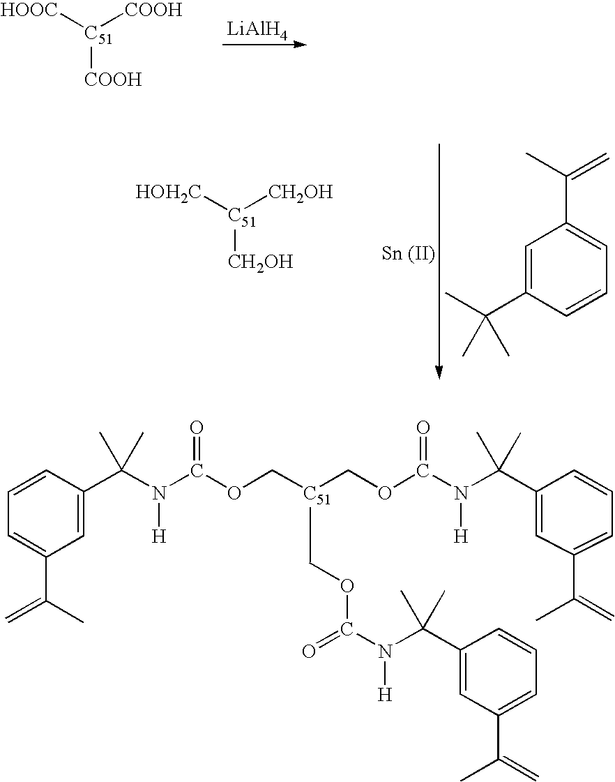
[LiAlH4].[C51]([HOOC])([COOH])[COOH].C1=C(C(C)(C)C)C=CC=C1C(C)=C.[HOH2C][C51]([CH2OH])[CH2OH].C1=CC(C(N(C(OC[C51](COC(N(C(C2=CC(C(=C)C)=CC=C2)(C)C)[H])=O)COC(N(C(C2=CC(C(=C)C)=CC=C2)(C)C)[H])=O)=O)[H])(C)C)=CC(C(=C)C)=C1
